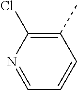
N1=CC=CC(C)=C1Cl
